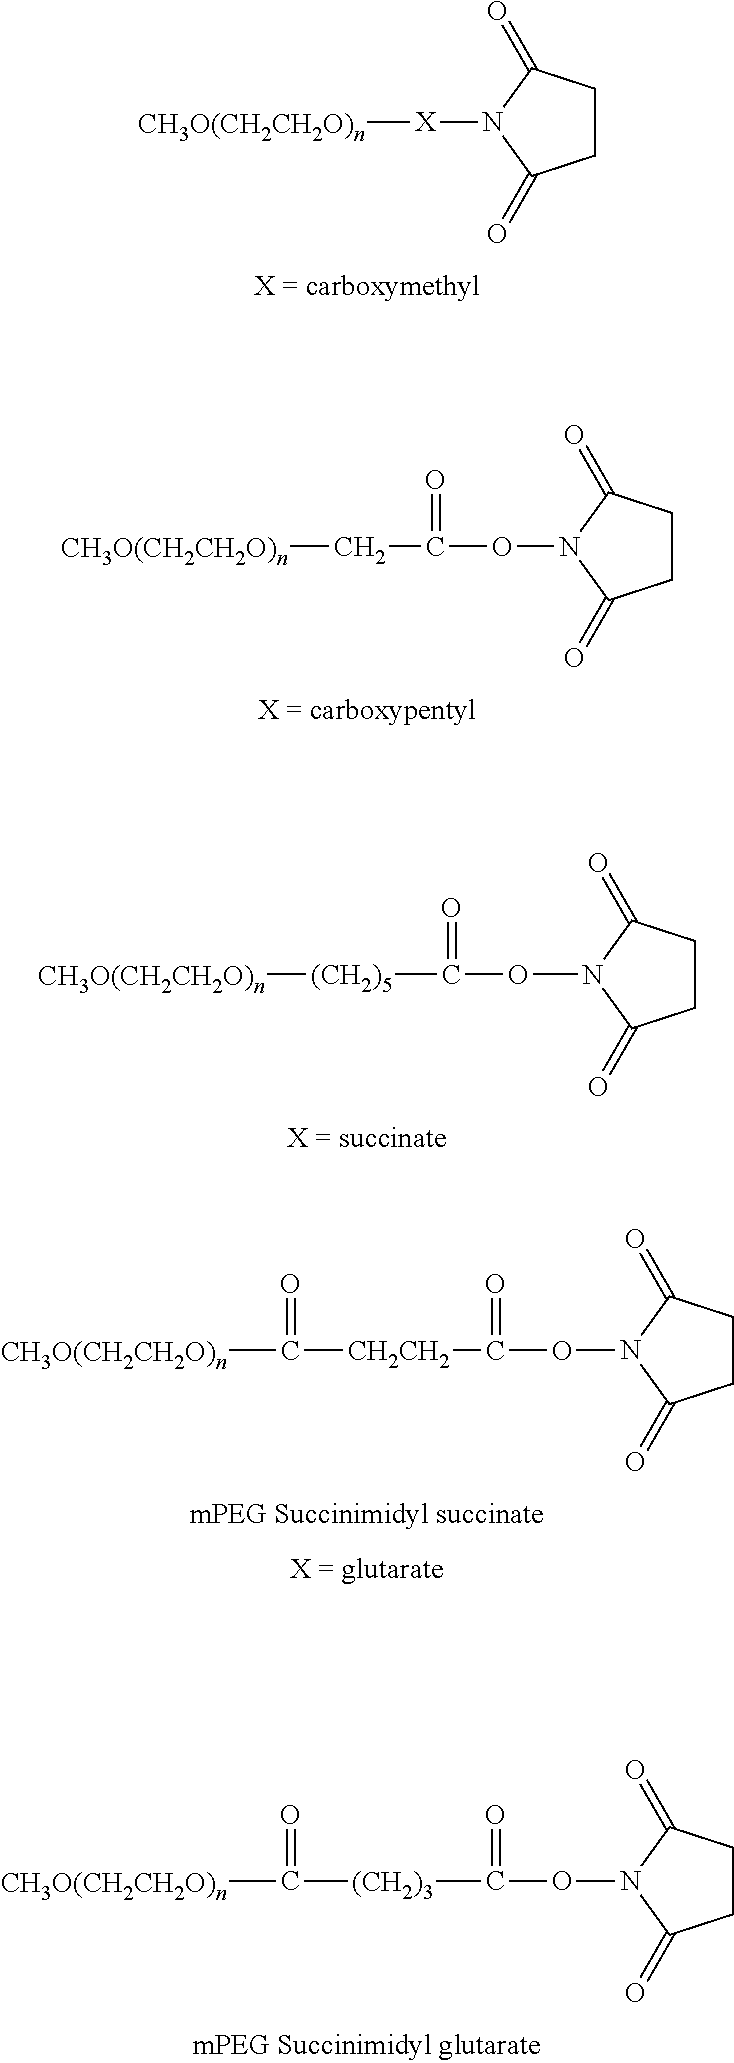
[X](N1C(=O)CCC1=O)[CH3O(CH2CH2O)n].C([(CH2)5][CH3O(CH2CH2O)n])(=O)ON1C(=O)CCC1=O.N1(OC([CH2CH2]C([CH3O(CH2CH2O)n])=O)=O)C(=O)CCC1=O.N1(OC([(CH2)3]C([CH3O(CH2CH2O)n])=O)=O)C(=O)CCC1=O.O(N1C(=O)CCC1=O)C(C[CH3O(CH2CH2O)n])=O
